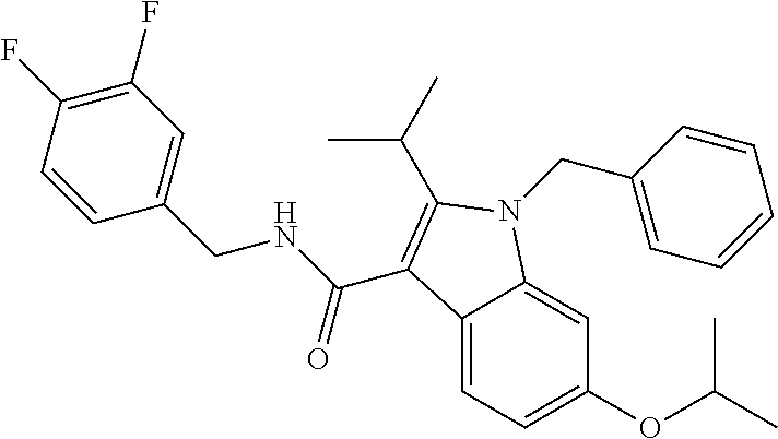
C1(F)=C(F)C=CC(CNC(=O)C2=C(C(C)C)N(CC3=CC=CC=C3)C3=CC(OC(C)C)=CC=C32)=C1
